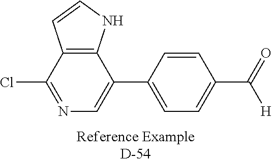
C12=C(C(Cl)=NC=C1C1=CC=C(C(=O)[H])C=C1)C=CN2
